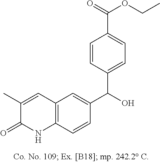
C1(C)=CC2=C(C=CC(C(O)C3=CC=C(C(=O)OCC)C=C3)=C2)NC1=O
